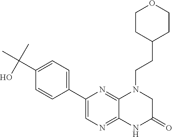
C1(C2=CN=C3C(=N2)N(CCC2CCOCC2)CC(=O)N3)=CC=C(C(O)(C)C)C=C1
